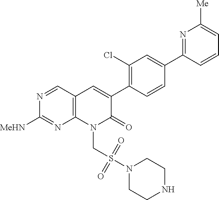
N1=CC2=C(N=C1[MeHN])N(CS(=O)(=O)N1CCNCC1)C(=O)C(C1=C(Cl)C=C(C3=NC([Me])=CC=C3)C=C1)=C2
